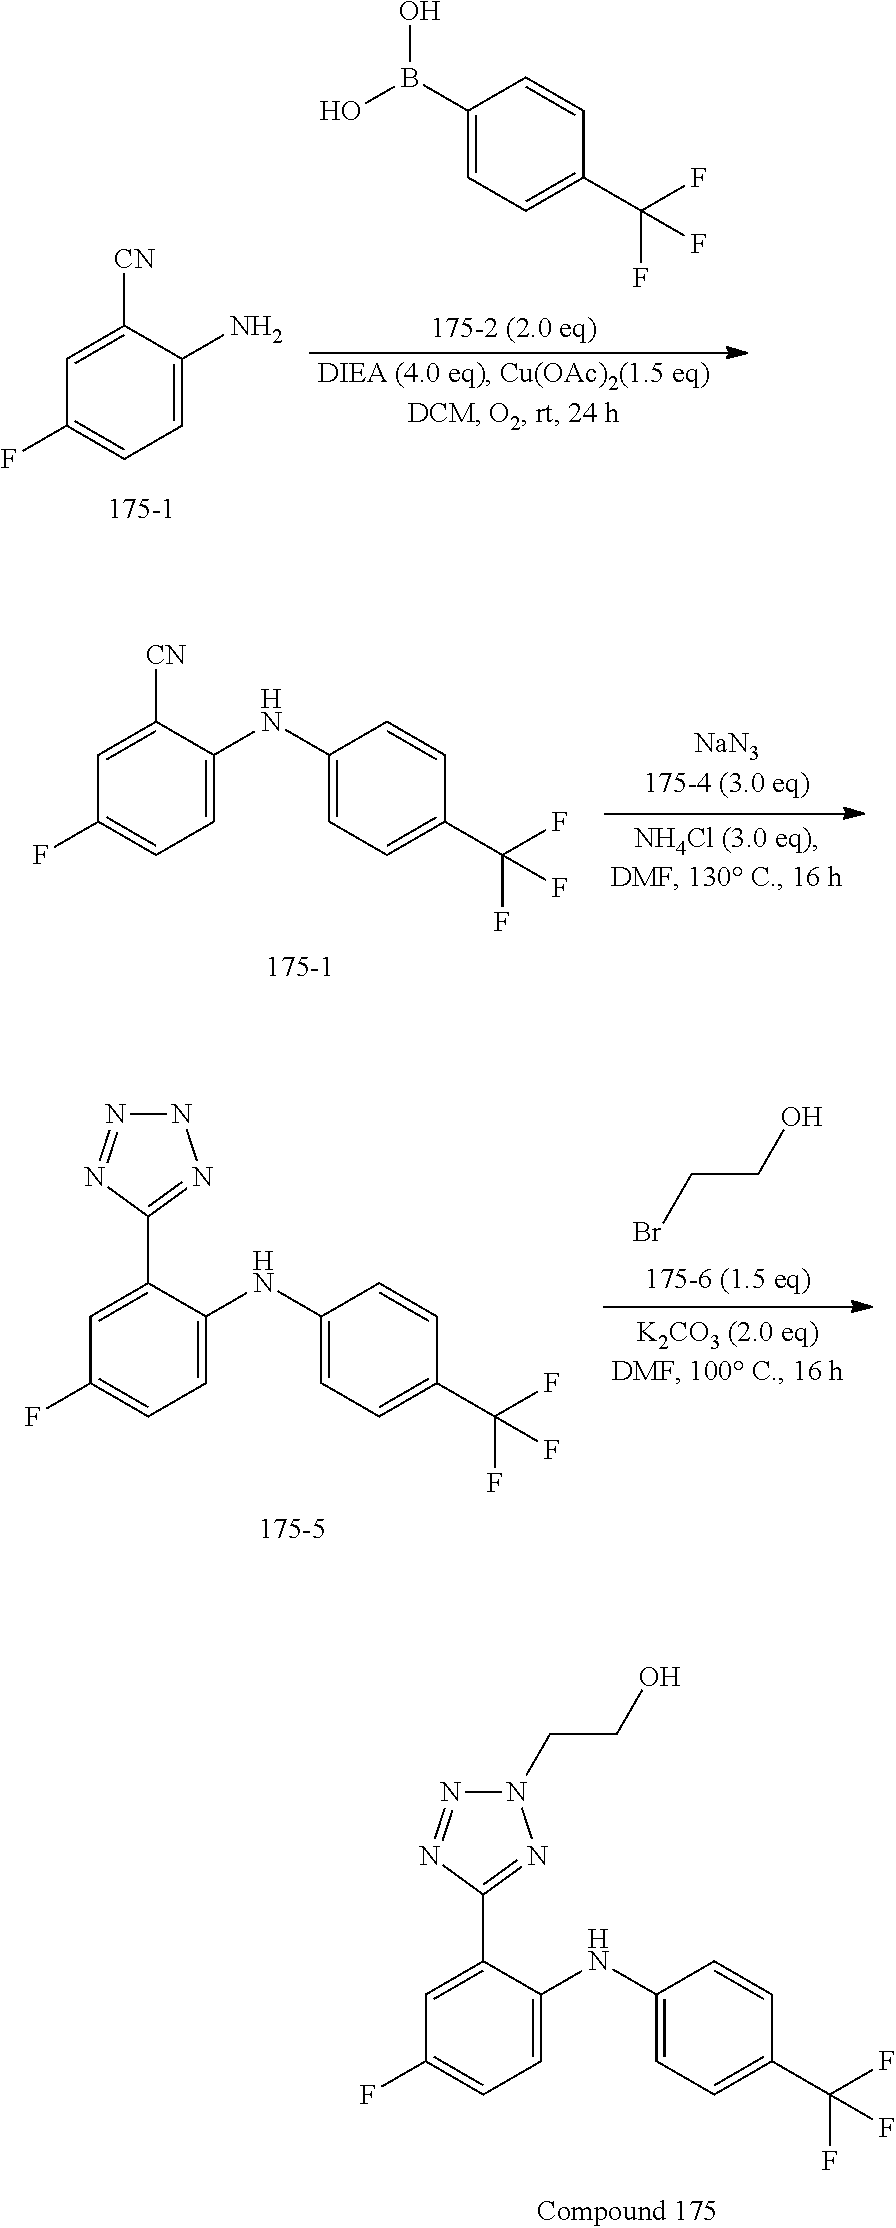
C1=C(C2=NN(CCO)N=N2)C(NC2=CC=C(C(F)(F)F)C=C2)=CC=C1F.C1=C(N)C([CN])=CC(F)=C1.B(C1=CC=C(C(F)(F)F)C=C1)(O)O.C1=C([CN])C(NC2=CC=C(C(F)(F)F)C=C2)=CC=C1F.BrCCO.C1=C(C2=NNN=N2)C(NC2=CC=C(C(F)(F)F)C=C2)=CC=C1F
